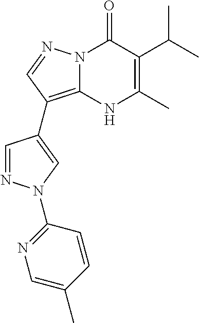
N12C(=C(C3=CN(C4=NC=C(C)C=C4)N=C3)C=N1)NC(C)=C(C(C)C)C2=O
